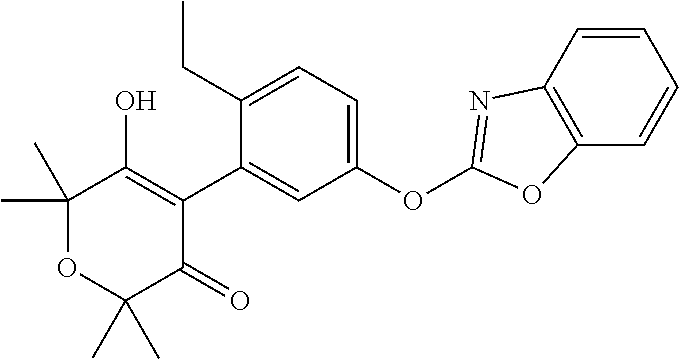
C1(C2=CC(OC3=NC4=C(C=CC=C4)O3)=CC=C2CC)=C(O)C(C)(C)OC(C)(C)C1=O
